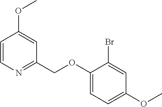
C1=CN=C(COC2=CC=C(OC)C=C2Br)C=C1OC
